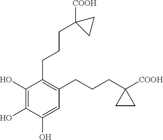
C1(O)=C(O)C(CCCC2([COOH])CC2)=C(CCCC2([COOH])CC2)C=C1O
